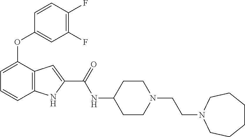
C1=C(OC2=CC(F)=C(F)C=C2)C2=C(C=C1)NC(C(NC1CCN(CCN3CCCCCC3)CC1)=O)=C2
